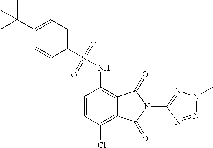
C1=CC(Cl)=C2C(=C1NS(=O)(=O)C1=CC=C(C(C)(C)C)C=C1)C(=O)N(C1=NN(C)N=N1)C2=O
